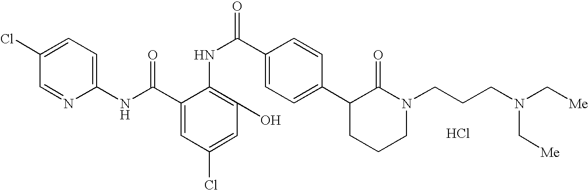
C1(NC(C2=CC(Cl)=CC(O)=C2NC(C2=CC=C(C3CCCN(CCCN(C[Me])C[Me])C3=O)C=C2)=O)=O)=CC=C(Cl)C=N1.Cl
